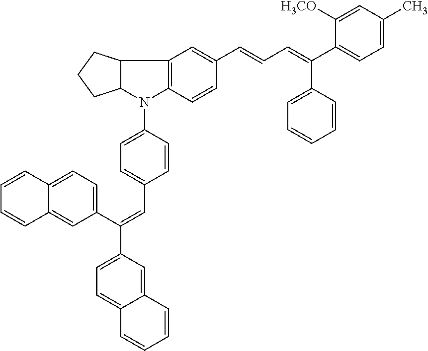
C12C(N(C3=CC=C(C=C(C4=CC=C5C(=C4)C=CC=C5)C4=CC=C5C(=C4)C=CC=C5)C=C3)C3=C1C=C(C=CC=C(C1=CC=C(C)C=C1[H3CO])C1=CC=CC=C1)C=C3)CCC2
